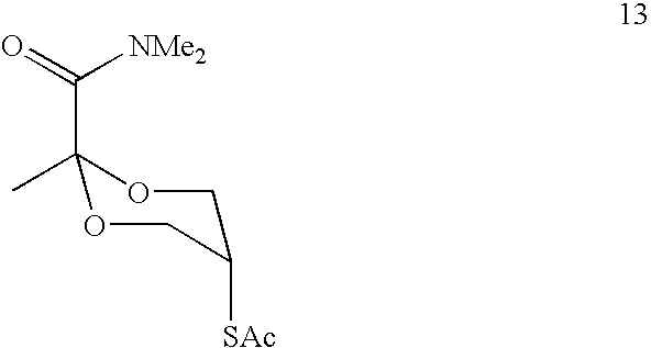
C1([SAc])COC(C)(C(=O)[NMe2])OC1
